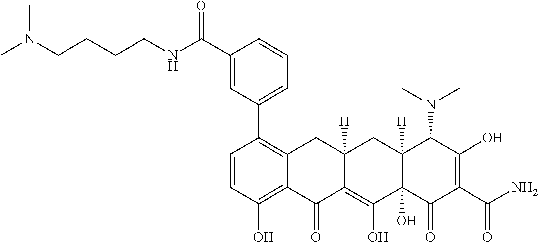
C1=CC(O)=C2C(=C1C1=CC=CC(C(NCCCCN(C)C)=O)=C1)CC1([H])C(=C(O)C3(O)C([H])(C1)C(N(C)C)C(O)=C(C(=O)N)C3=O)C2=O
